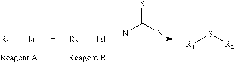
NC(N)=S.[R2][Hal].[R1][Hal].[R1]S[R2]
